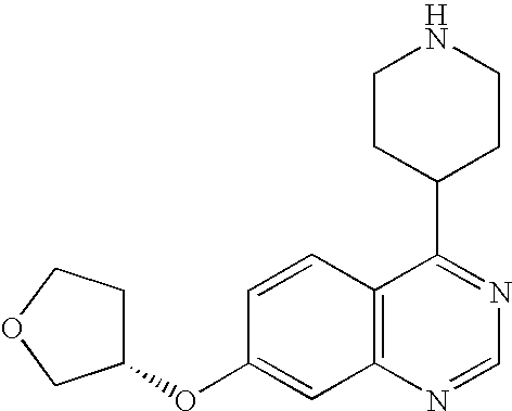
C1C(OC2=CC3=C(C=C2)C(C2CCNCC2)=NC=N3)COC1
